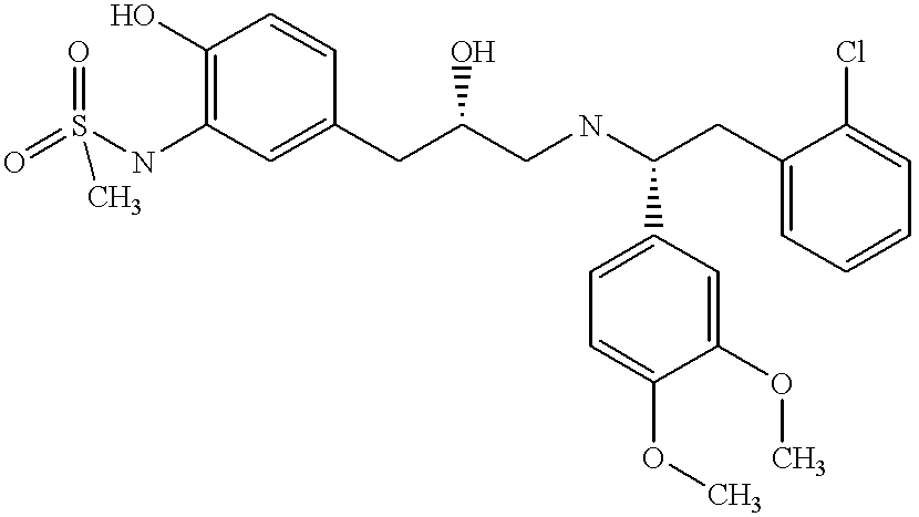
O=S(NC1=C(O)C=CC(CC(CNC(CC2=CC=CC=C2Cl)C2=CC=C(OC)C(OC)=C2)O)=C1)(=O)C
